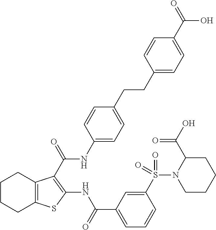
C1CCC2=C(C1)C(C(=O)NC1=CC=C(CCC3=CC=C(C(=O)O)C=C3)C=C1)=C(NC(C1=CC=CC(S(N3CCCCC3C(O)=O)(=O)=O)=C1)=O)S2
